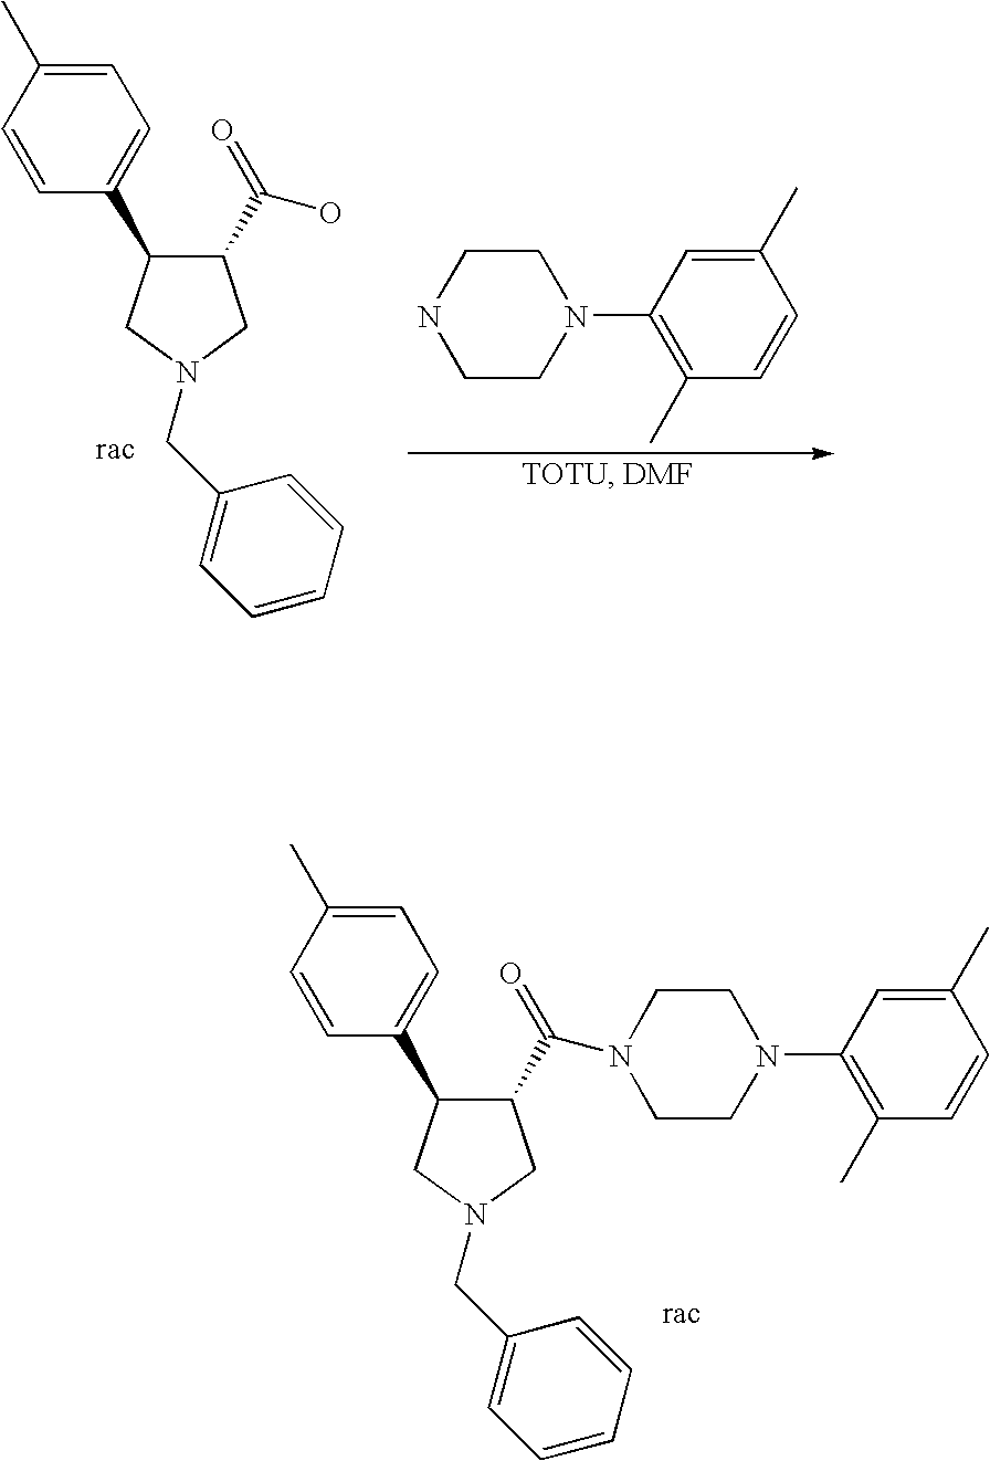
C1(C(=O)O)C(C2=CC=C(C)C=C2)CN(CC2=CC=CC=C2)C1.N1CCN(C2=C(C)C=CC(C)=C2)CC1.C1(C(=O)N2CCN(C3=C(C)C=CC(C)=C3)CC2)C(C2=CC=C(C)C=C2)CN(CC2=CC=CC=C2)C1
